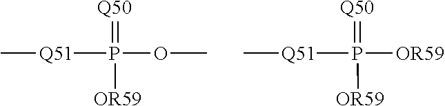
[Q51](P(=[Q50])(OC)[OR59])C.[Q51](P(=[Q50])([OR59])[OR59])C
